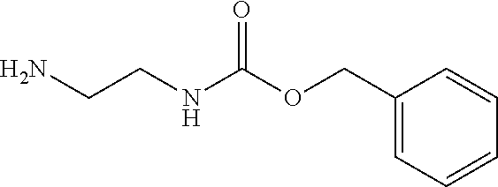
NCCNC(OCC1=CC=CC=C1)=O
